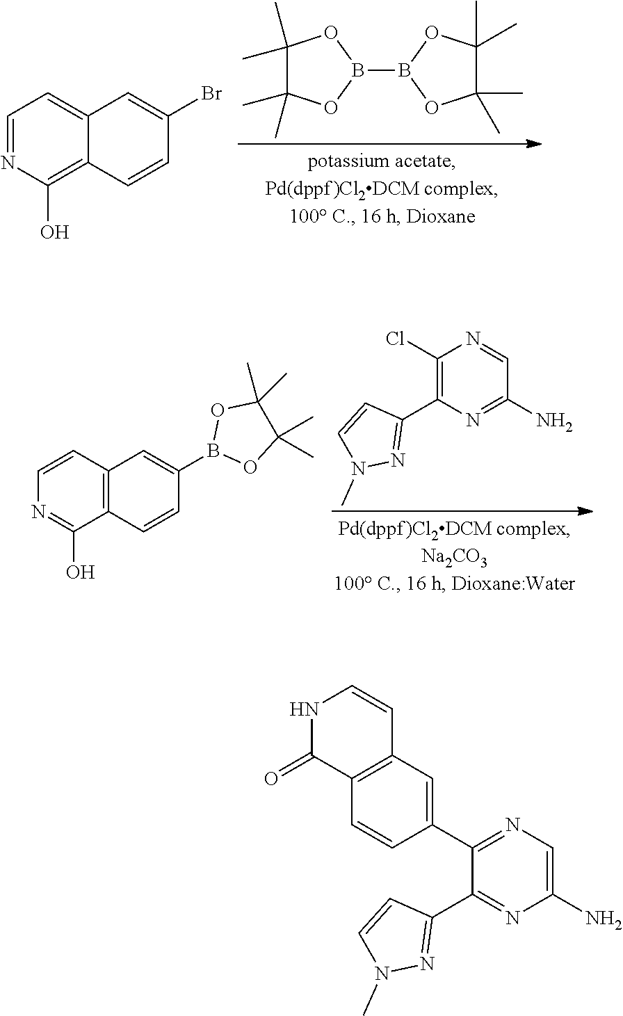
C1(C)(C)C(C)(C)OB(B2OC(C)(C)C(C)(C)O2)O1.C1=NC(O)=C2C(=C1)C=C(Br)C=C2.C1(Cl)=C(C2=NN(C)C=C2)N=C(N)C=N1.C1=CC2=C(C(O)=N1)C=CC(B1OC(C)(C)C(C)(C)O1)=C2.N1C(=O)C2=C(C=C1)C=C(C1=NC=C(N)N=C1C1=NN(C)C=C1)C=C2
